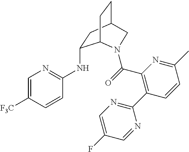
C1=C([F3C])C=CC(NC2CC3CCC2N(C(=O)C2=C(C4=NC=C(F)C=N4)C=CC(C)=N2)C3)=N1
